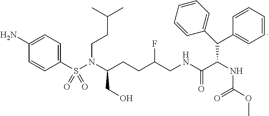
C1=C(S(N(C(CO)CCC(CNC(=O)C(NC(=O)OC)C(C2=CC=CC=C2)C2=CC=CC=C2)F)CCC(C)C)(=O)=O)C=CC(N)=C1
